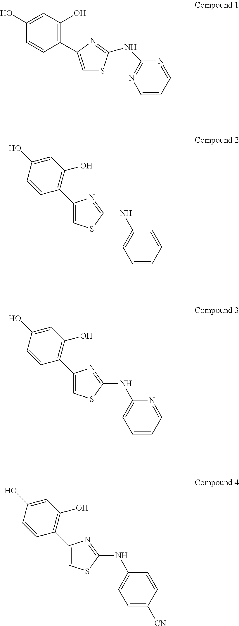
C1(C2=CSC(NC3=NC=CC=N3)=N2)=C(O)C=C(O)C=C1.C1=CC=CC(NC2=NC(C3=C(O)C=C(O)C=C3)=CS2)=C1.C1=CC=NC(NC2=NC(C3=C(O)C=C(O)C=C3)=CS2)=C1.C1=C([CN])C=CC(NC2=NC(C3=C(O)C=C(O)C=C3)=CS2)=C1
